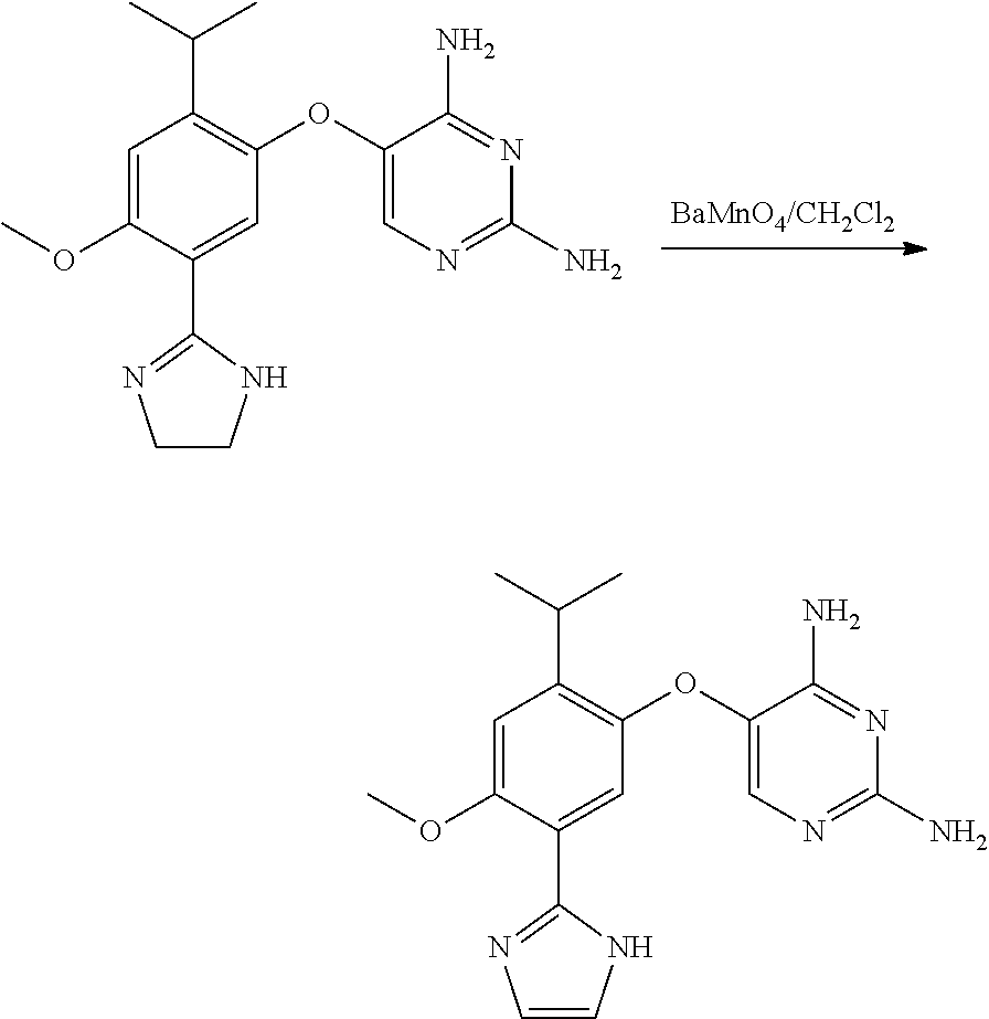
C(C1=C(OC2=CN=C(N)N=C2N)C=C(C2=NC=CN2)C(OC)=C1)(C)C.C(C1=C(OC2=CN=C(N)N=C2N)C=C(C2=NCCN2)C(OC)=C1)(C)C
